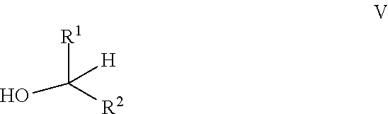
OC([R2])([R1])[H]
